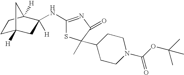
C1C2([H])CC([H])(NC3=NC(=O)C(C)(C4CCN(C(OC(C)(C)C)=O)CC4)S3)C([H])(C1)C2
